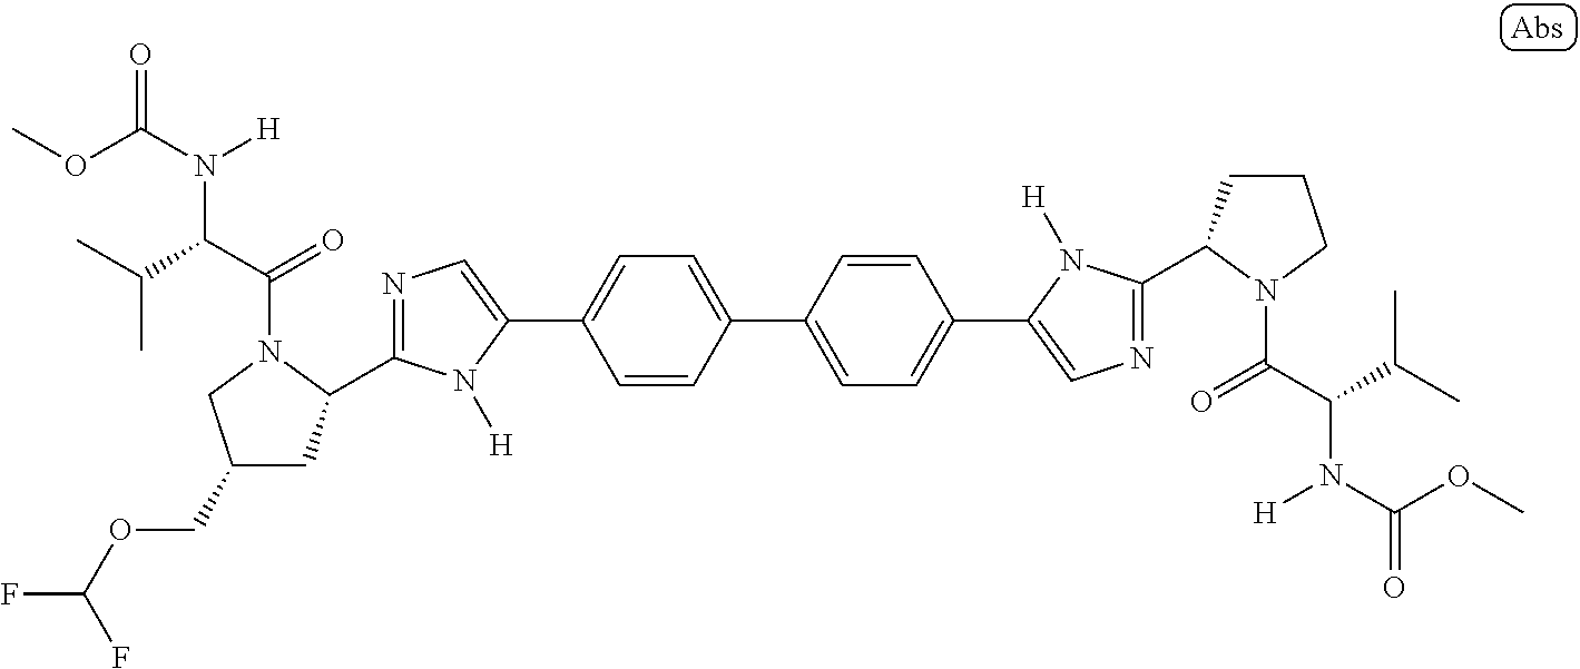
N1=C(C2CC(COC(F)F)CN2C(C(C(C)C)N(C(OC)=O)[H])=O)N([H])C(C2=CC=C(C3=CC=C(C4=CN=C(C5CCCN5C(C(C(C)C)N(C(=O)OC)[H])=O)N4[H])C=C3)C=C2)=C1
